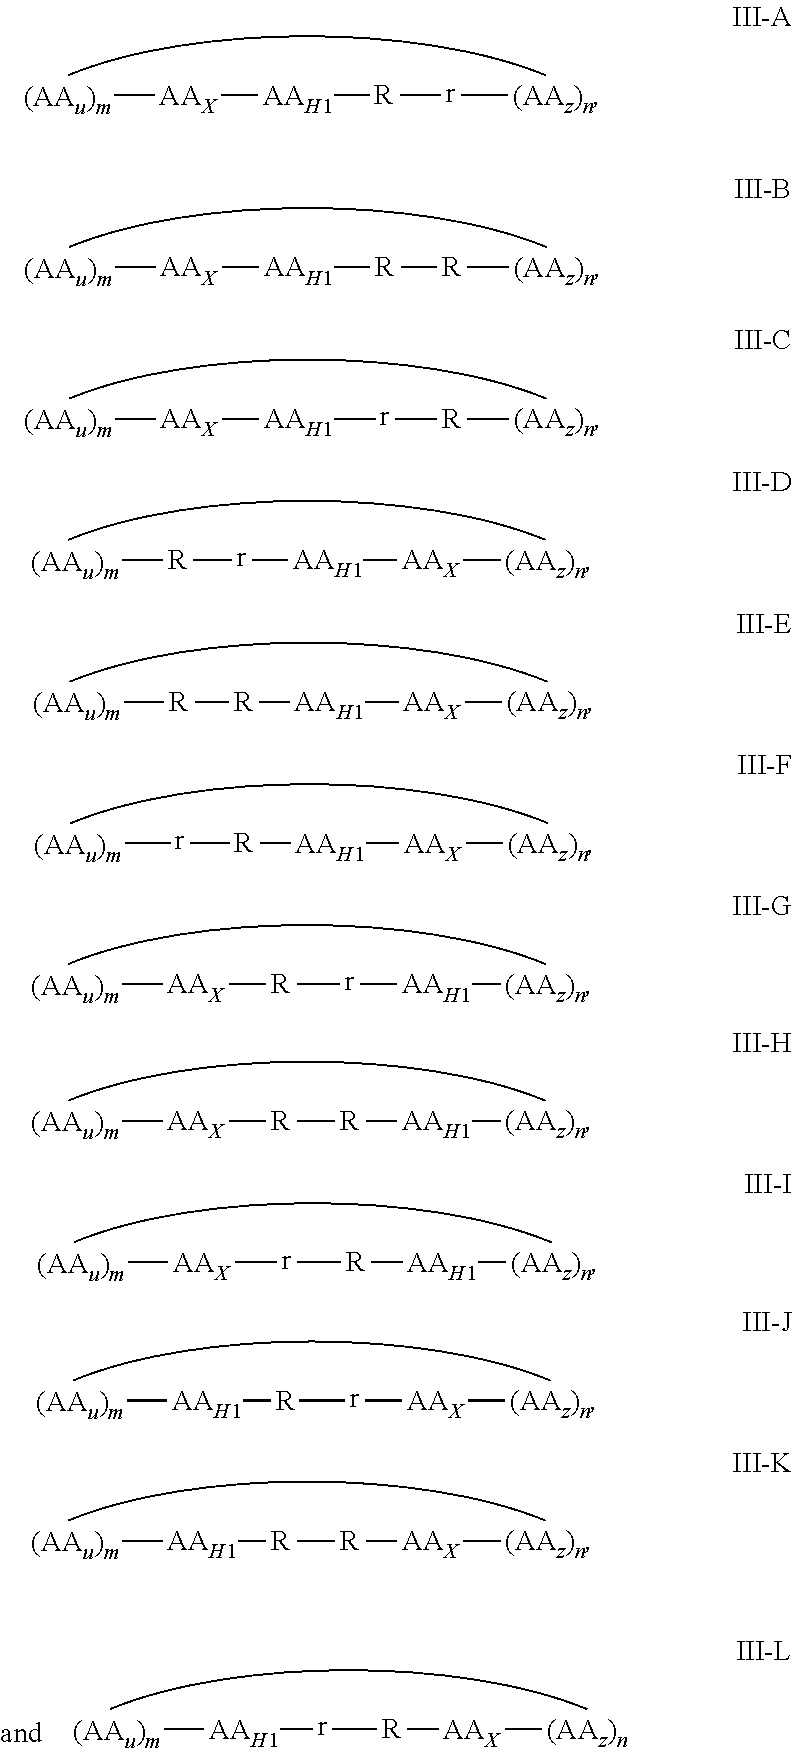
[(AAu)m][AAX][AAH1][R][r][(AAz)n].[(AAu)m][AAX][AAH1][R][R][(AAz)n].[(AAu)m][AAX][AAH1][r][R][(AAz)n].[(AAu)m][R][r][AAH1][AAX][(AAz)n].[(AAu)m][R][R][AAH1][AAX][(AAz)n].[(AAu)m][r][R][AAH1][AAX][(AAz)n].[(AAu)m][AAX][R][r][AAH1][(AAz)n].[(AAu)m][AAX][R][R][AAH1][(AAz)n].[(AAu)m][AAX][r][R][AAH1][(AAz)n].[(AAu)m][AAH1][R][r][AAX][(AAz)n].[(AAu)m][AAH1][R][R][AAX][(AAz)n].[(AAu)m][AAH1][r][R][AAX][(AAz)n]
